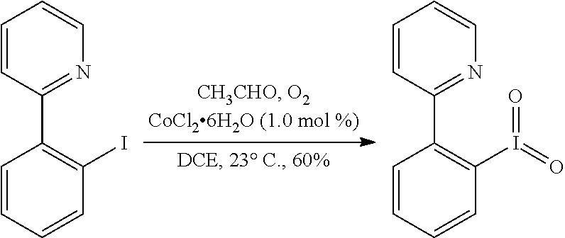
C1=CC(C2=C(I)C=CC=C2)=NC=C1.C1=CC(C2=C(I(=O)=O)C=CC=C2)=NC=C1
